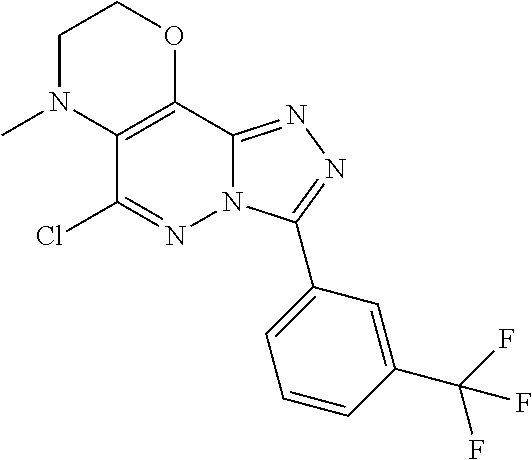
C1N(C)C2=C(OC1)C1=NN=C(C3=CC=CC(C(F)(F)F)=C3)N1N=C2Cl
